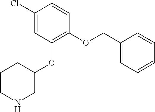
C1(Cl)=CC(OC2CCCNC2)=C(OCC2=CC=CC=C2)C=C1
